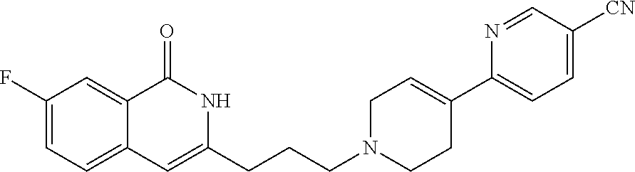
C1(F)=CC=C2C(=C1)C(=O)NC(CCCN1CC=C(C3=CC=C([CN])C=N3)CC1)=C2
